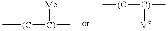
C[(C][C)](C)[Me].[Me][C)](C)[(C]C
